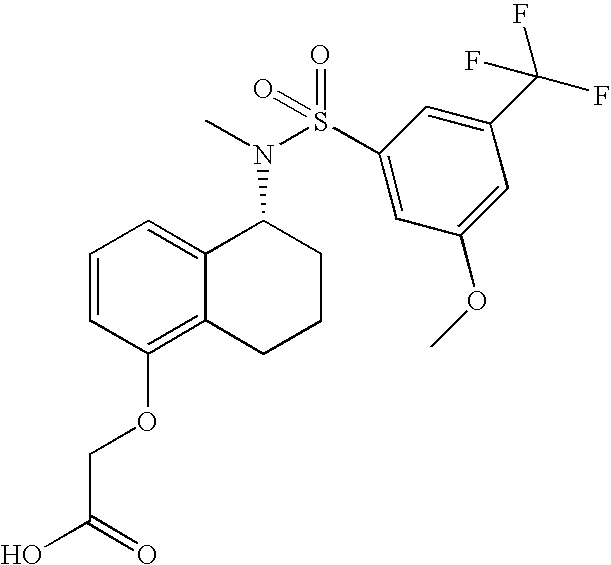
C1=CC(OCC(O)=O)=C2C(=C1)C(N(C)S(C1=CC(OC)=CC(C(F)(F)F)=C1)(=O)=O)CCC2
